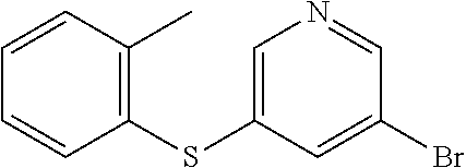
C1=CC(C)=C(SC2=CN=CC(Br)=C2)C=C1
